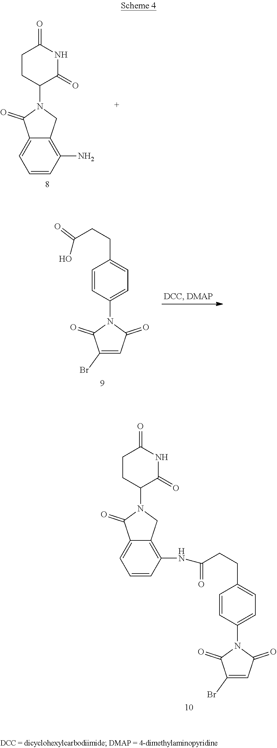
C1=CC(N)=C2C(=C1)C(=O)N(C1C(=O)NC(=O)CC1)C2.C1(Br)=CC(=O)N(C2=CC=C(CCC(O)=O)C=C2)C1=O.C1=CC(NC(CCC2=CC=C(N3C(=O)C=C(Br)C3=O)C=C2)=O)=C2C(=C1)C(=O)N(C1C(=O)NC(=O)CC1)C2
